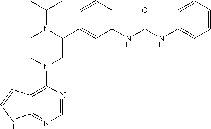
C12=C(N3CC(C4=CC(NC(NC5=CC=CC=C5)=O)=CC=C4)N(C(C)C)CC3)N=CN=C1NC=C2
